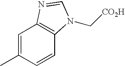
C1=C(C)C=CC2=C1N=CN2C[CO2H]
